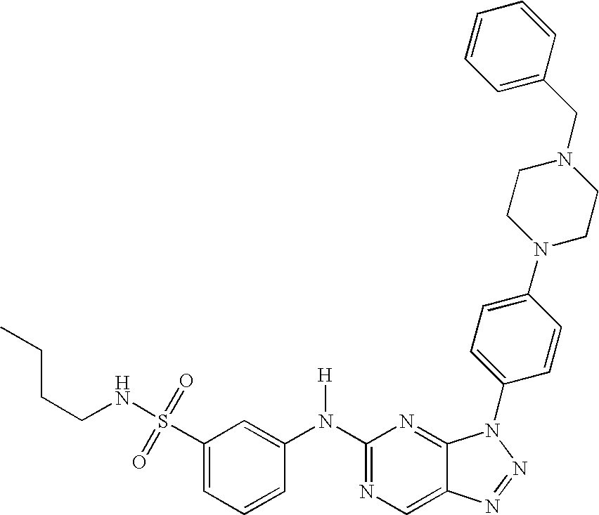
C1(N(C2=CC(S(=O)(=O)NCCCC)=CC=C2)[H])=NC=C2C(=N1)N(C1=CC=C(N3CCN(CC4=CC=CC=C4)CC3)C=C1)N=N2
